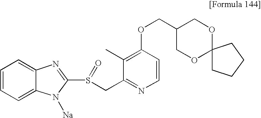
C1(C)=C(OCC2COC3(OC2)CCCC3)C=CN=C1CS(C1=NC2=CC=CC=C2N1[Na])=O
